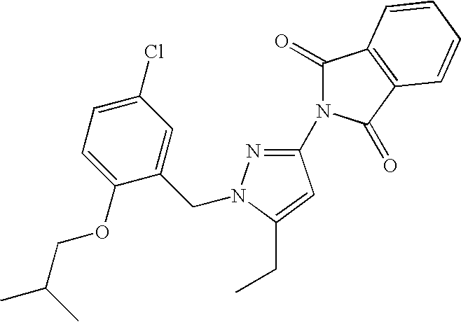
C1(CN2N=C(N3C(=O)C4=C(C3=O)C=CC=C4)C=C2CC)=CC(Cl)=CC=C1OCC(C)C
